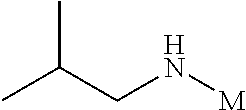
CC(C)CN[M]
